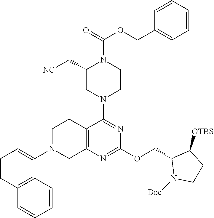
C12=C(N=C(OCC3N([Boc])CCC3[OTBS])N=C1N1CCN(C(=O)OCC3=CC=CC=C3)C(C[NC])C1)CN(C1=CC=CC3=C1C=CC=C3)CC2
